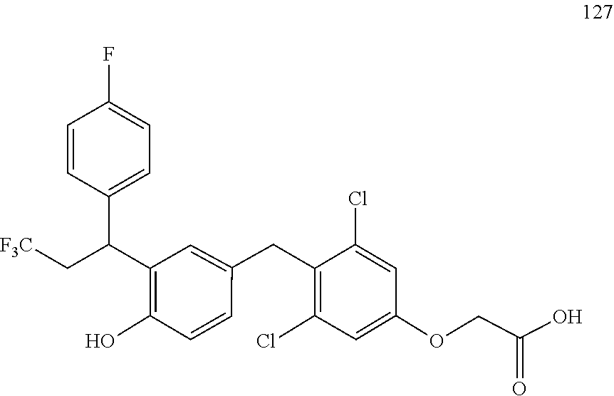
C(C(=O)O)OC1=CC(Cl)=C(CC2=CC(C(C3=CC=C(F)C=C3)C[F3C])=C(O)C=C2)C(Cl)=C1
